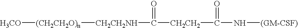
C(N[(GM-CSF)])(=O)[CH2CH2]C([CH2CH2NH][(CH2CH2O)n][H3CO])=O
